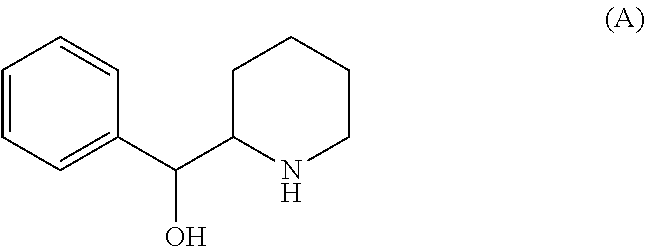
C1=CC=CC=C1C(C1NCCCC1)O
